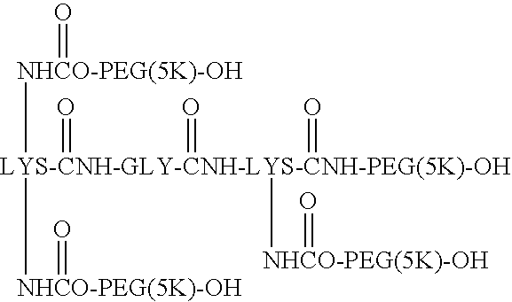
[NHCO-PEG(5K)-OH]([LYS-CNH-GLY-CNH-LYS-CNH-PEG(5K)-OH]([NHCO-PEG(5K)-OH]=O)([NHCO-PEG(5K)-OH]=O)(=O)(=O)=O)=O
